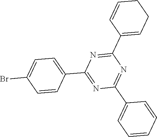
N1=C(C2=CCCC=C2)N=C(C2=CC=CC=C2)N=C1C1=CC=C(Br)C=C1
